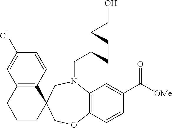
C1(Cl)=CC2=C(C=C1)C1(CCC2)CN(CC2C(CO)CC2)C2=C(C=CC(C([OMe])=O)=C2)OC1
